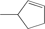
C1C=CC(C)C1
